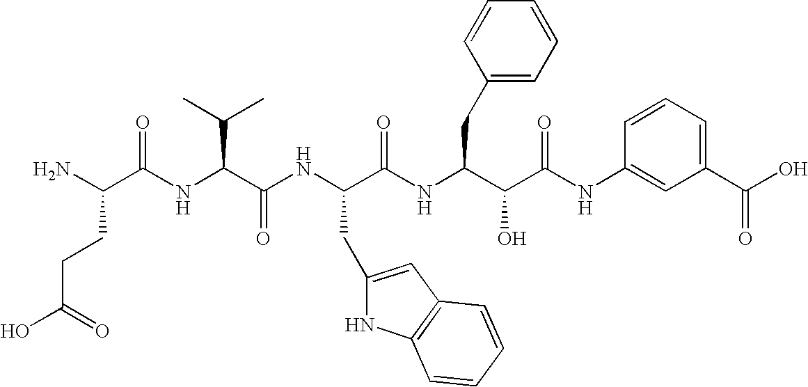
C(=O)(CCC(N)C(=O)NC(C(C)C)C(=O)NC(CC1=CC2=C(N1)C=CC=C2)C(=O)NC(CC1=CC=CC=C1)C(O)C(=O)NC1=CC(C(O)=O)=CC=C1)O
